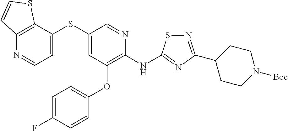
C1(SC2=CC(OC3=CC=C(F)C=C3)=C(NC3=NC(C4CCN([Boc])CC4)=NS3)N=C2)=CC=NC2=C1SC=C2
